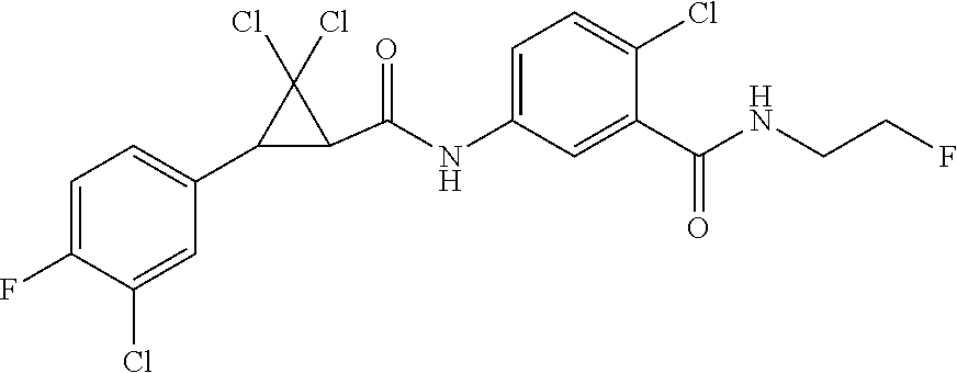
C1=C(F)C(Cl)=CC(C2C(C(=O)NC3=CC=C(Cl)C(C(=O)NCCF)=C3)C2(Cl)Cl)=C1
